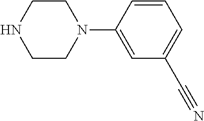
C1CN(C2=CC(C#N)=CC=C2)CCN1
